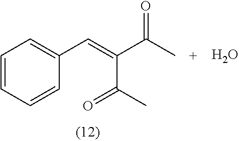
C1(C=C(C(C)=O)C(C)=O)=CC=CC=C1.O
